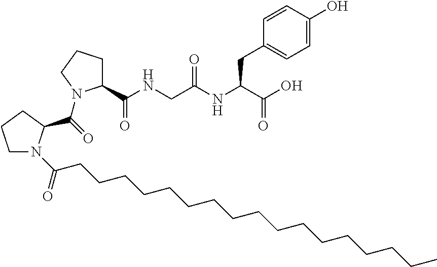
C1=C(O)C=CC(CC(NC(CNC(C2CCCN2C(=O)C2N(C(=O)CCCCCCCCCCCCCCCCC)CCC2)=O)=O)C(O)=O)=C1
